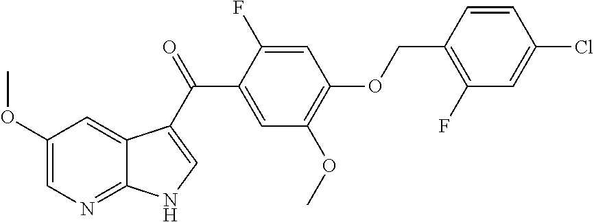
C1(OC)=CN=C2C(=C1)C(C(=O)C1=CC(OC)=C(OCC3=C(F)C=C(Cl)C=C3)C=C1F)=CN2
